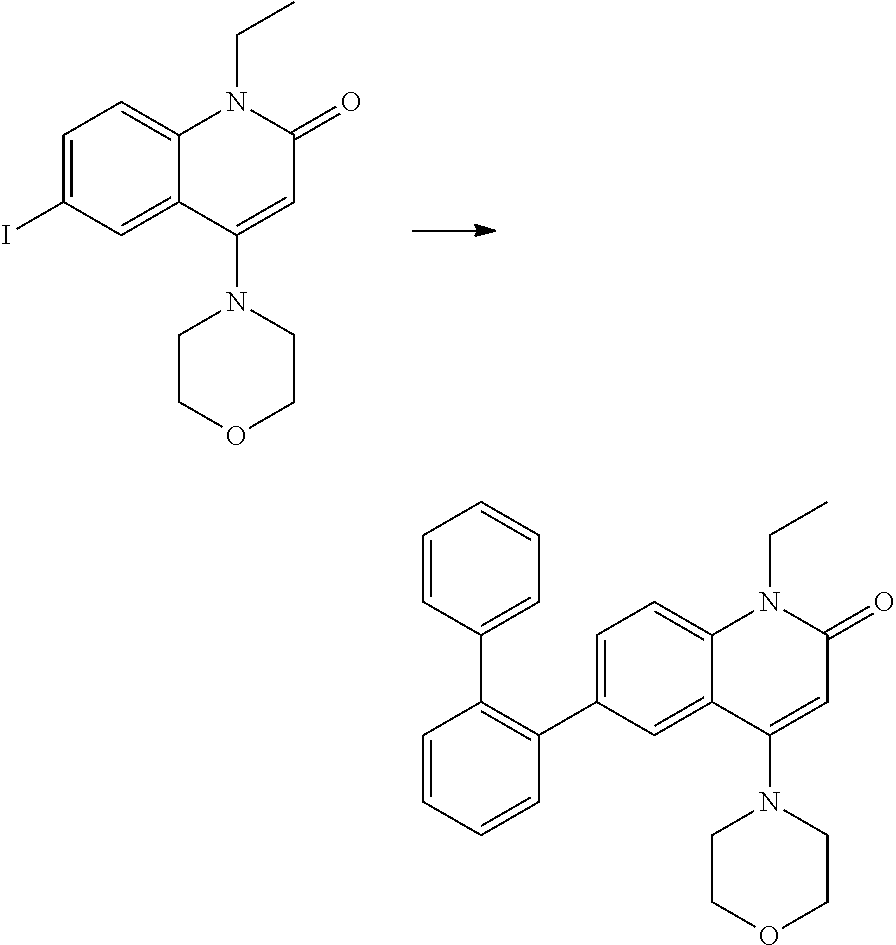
IC1=CC=C2C(=C1)C(N1CCOCC1)=CC(=O)N2CC.C1(C2=C(C3=CC=CC=C3)C=CC=C2)=CC=C2C(=C1)C(N1CCOCC1)=CC(=O)N2CC
